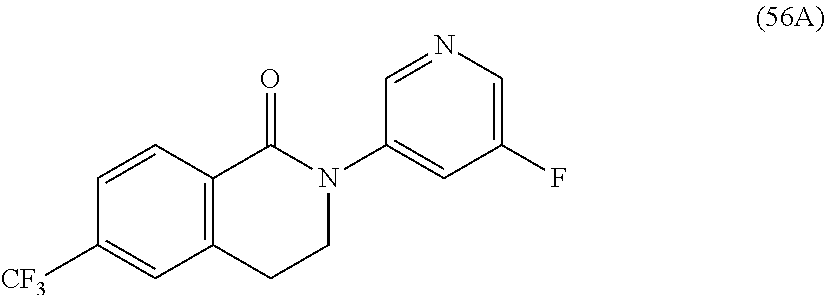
C1=CC2=C(C=C1[CF3])CCN(C1=CC(F)=CN=C1)C2=O
